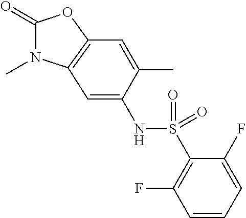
C1(=O)N(C)C2=C(O1)C=C(C)C(NS(C1=C(F)C=CC=C1F)(=O)=O)=C2
